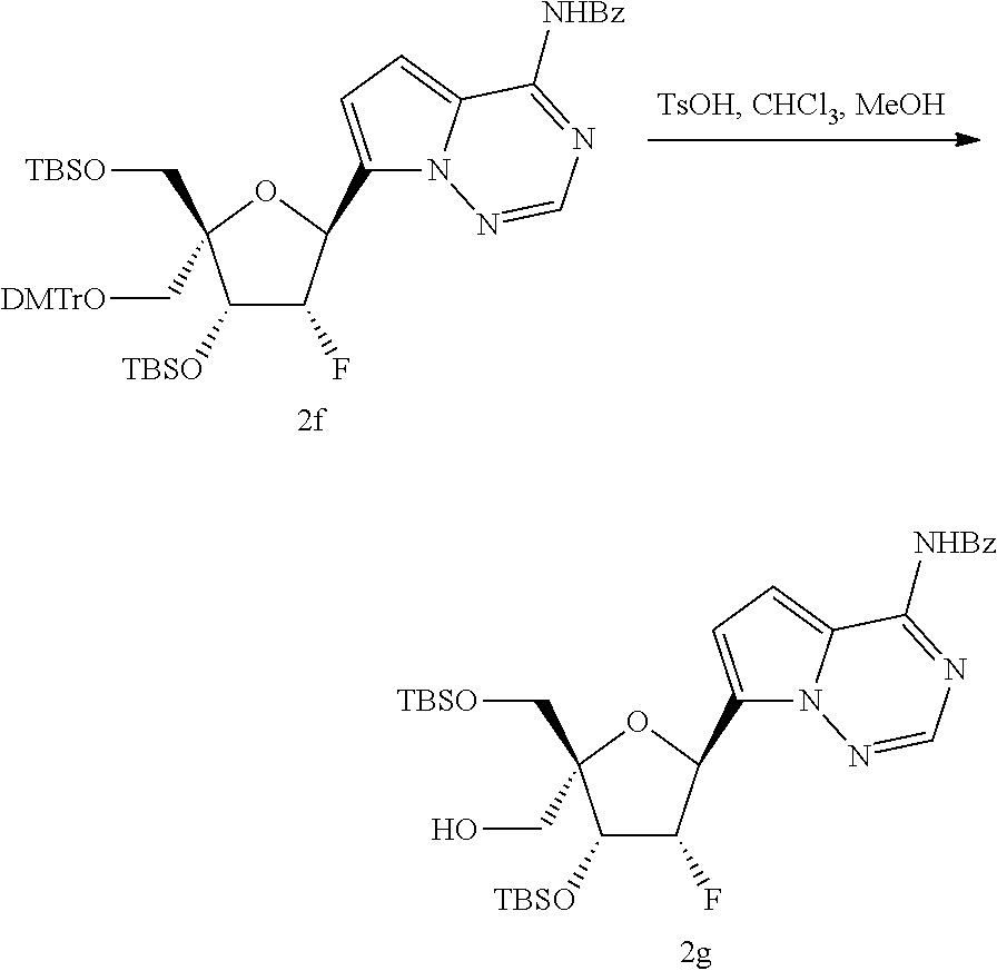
C1(C2C(F)C([TBSO])C(C[TBSO])(C[DMTrO])O2)=CC=C2N1N=CN=C2[NHBz].C1(C2C(F)C([TBSO])C(C[TBSO])(CO)O2)=CC=C2N1N=CN=C2[NHBz]
